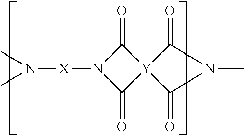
N([X]N1C(=O)[Y]2(C1=O)C(=O)N(C)C2=O)(C)C
